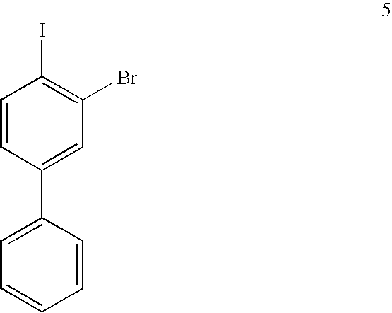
C1=CC(C2=CC=CC=C2)=CC(Br)=C1I
